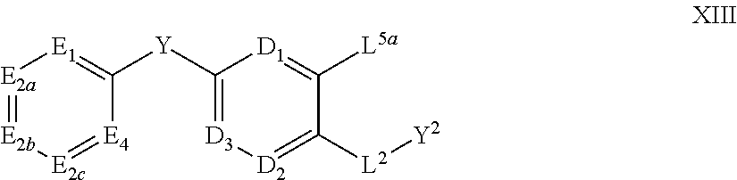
[E2a]1=[E2b][E2c]=[E4]C([Y]C2=[D3][D2]=C([L2][Y2])C([L5a])=[D1]2)=[E1]1
